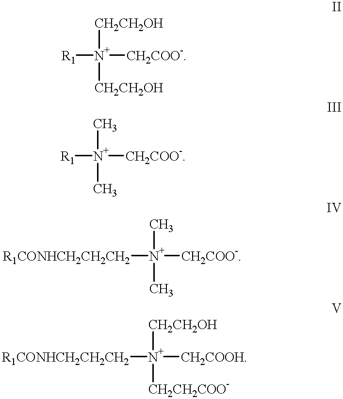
[R1][N+]([CH2CH2OH])([CH2COO-])[CH2CH2OH].[R1][N+](C)([CH2COO-])C.[R1CONHCH2CH2CH2][N+](C)(C)[CH2COO-].[R1CONHCH2CH2CH2][N+]([CH2CH2OH])([CH2CH2COO-])[CH2COOH]
